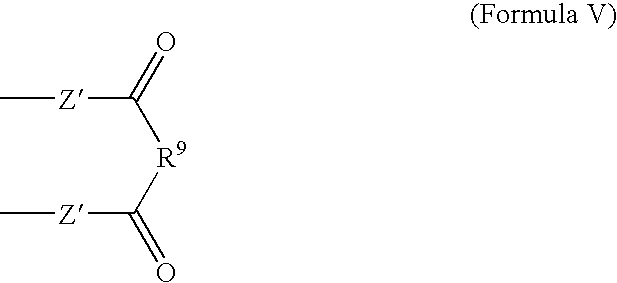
C[Z]C([R9]C(=O)[Z]C)=O
